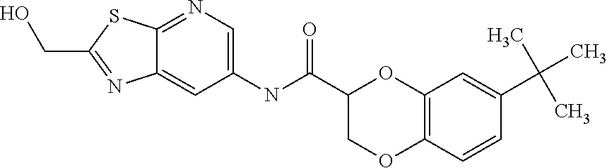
OCC1=NC2=CC(NC(C3COC4=C(O3)C=C(C(C)(C)C)C=C4)=O)=CN=C2S1
